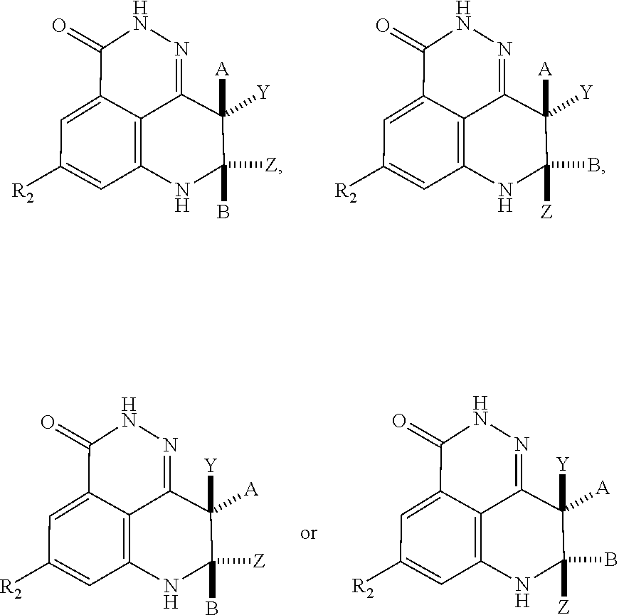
N1N=C2C3=C(NC(B)([Z])C2([A])[Y])C=C([R2])C=C3C1=O.N1N=C2C3=C(NC([Z])(B)C2([A])[Y])C=C([R2])C=C3C1=O.N1N=C2C3=C(NC(B)([Z])C2([Y])[A])C=C([R2])C=C3C1=O.N1N=C2C3=C(NC([Z])(B)C2([Y])[A])C=C([R2])C=C3C1=O
